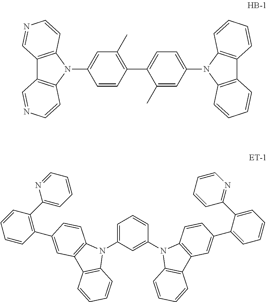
C1=CC(C2=CC=C(N3C4=C(C5=C3C=CC=C5)C=CC=C4)C=C2C)=C(C)C=C1N1C2=C(C3=C1C=CN=C3)C=NC=C2.C1=C(N2C3=C(C4=C2C=CC=C4)C=C(C2=C(C4=CC=CC=N4)C=CC=C2)C=C3)C=C(N2C3=C(C4=C2C=CC(C2=CC=CC=C2C2=NC=CC=C2)=C4)C=CC=C3)C=C1
